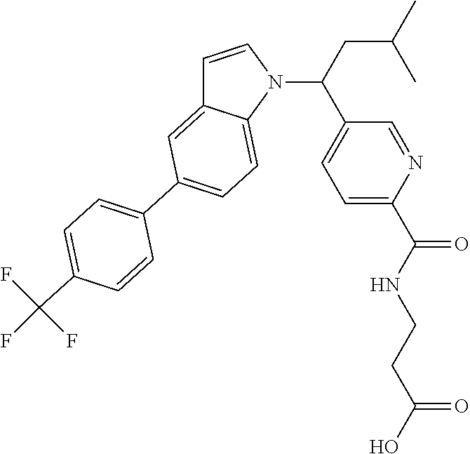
C1=CN(C(CC(C)C)C2=CC=C(C(NCCC(O)=O)=O)N=C2)C2=CC=C(C3=CC=C(C(F)(F)F)C=C3)C=C12
